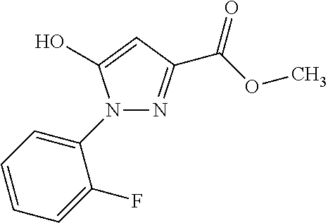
N1=C(C(OC)=O)C=C(O)N1C1=CC=CC=C1F
